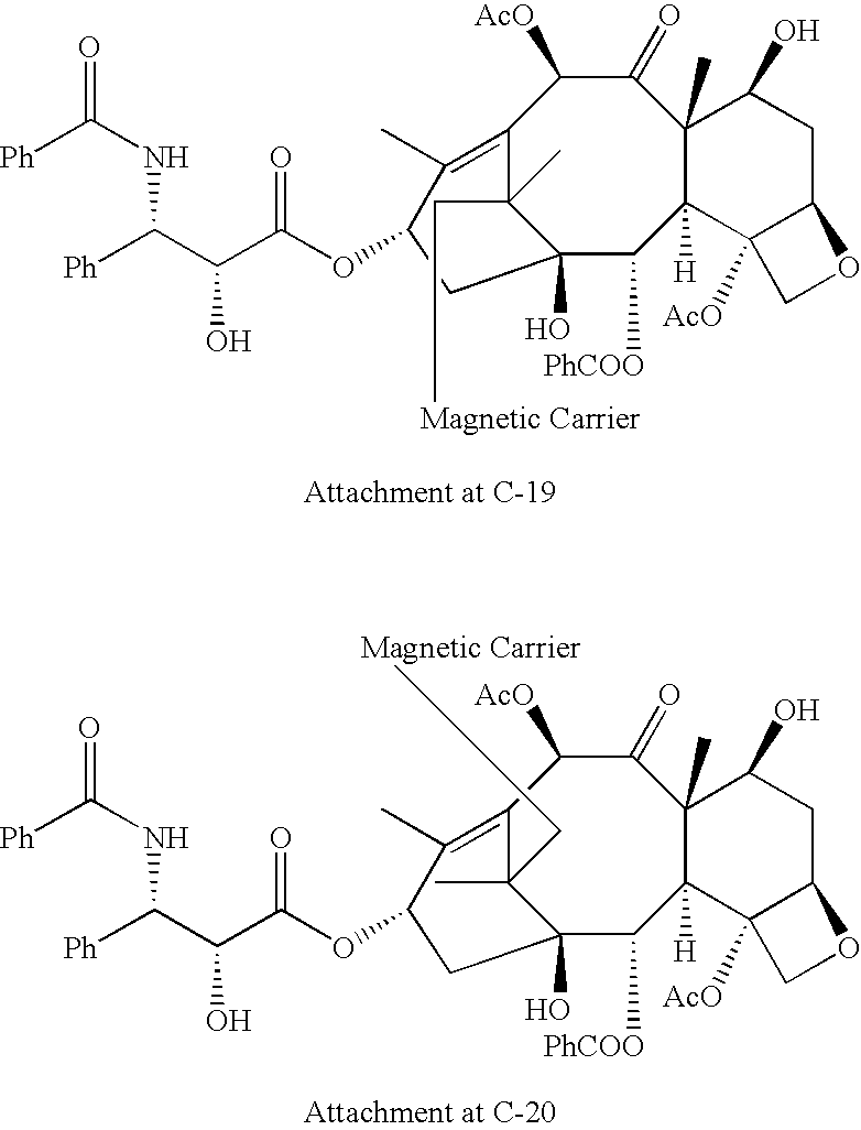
C12=C(C)C(OC(C(C([Ph])NC([Ph])=O)O)=O)CC(O)(C1(C[Magnetic Carrier])C)C([PhCOO])C1([H])C(C)(C(=O)C2[AcO])C(O)CC2C1([AcO])CO2.C12=C(C)C(OC(C(C([Ph])NC([Ph])=O)O)=O)CC(O)(C1(C)C[Magnetic Carrier])C([PhCOO])C1([H])C(C)(C(=O)C2[AcO])C(O)CC2C1([AcO])CO2
